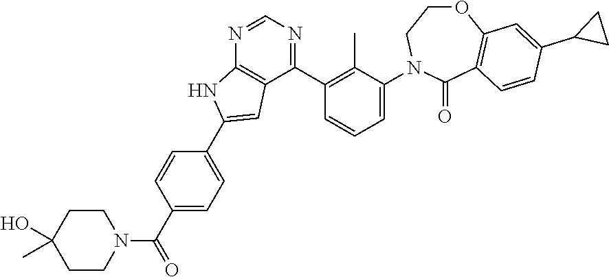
N1=CN=C(C2=C(C)C(N3CCOC4=C(C3=O)C=CC(C3CC3)=C4)=CC=C2)C2=C1NC(C1=CC=C(C(N3CCC(O)(C)CC3)=O)C=C1)=C2
